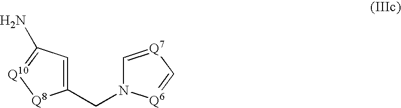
C1(CN2C=[Q7]C=[Q6]2)=CC(N)=[Q10][Q8]1
